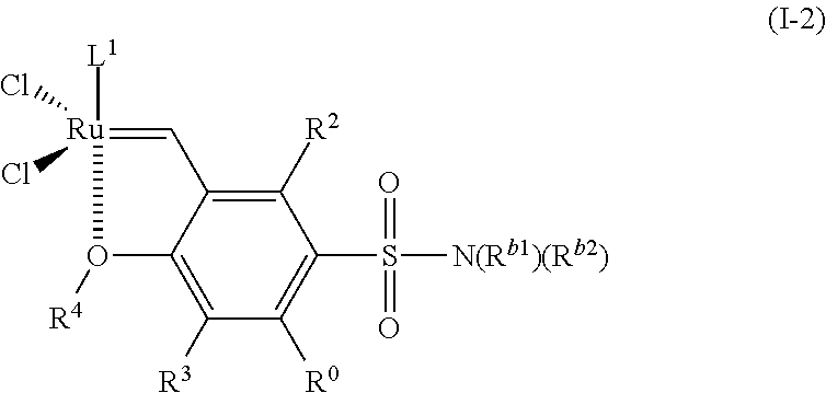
C12=C([R3])C([R0])=C(S([N(Rb1)(Rb2)])(=O)=O)C([R2])=C1C=[Ru]([L1])(Cl)(Cl)O2[R4]
